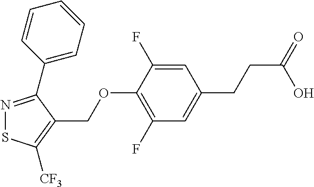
N1=C(C2=CC=CC=C2)C(COC2=C(F)C=C(CCC(=O)O)C=C2F)=C([CF3])S1
